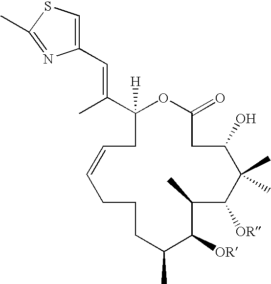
C1(C(C)=CC2=CSC(C)=N2)([H])CC=CCCCC(C)C([OR])C(C)C([OR])C(C)(C)C(O)CC(=O)O1
